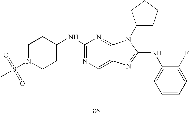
C1(NC2CCN(S(C)(=O)=O)CC2)=NC=C2C(=N1)N(C1CCCC1)C(NC1=CC=CC=C1F)=N2
